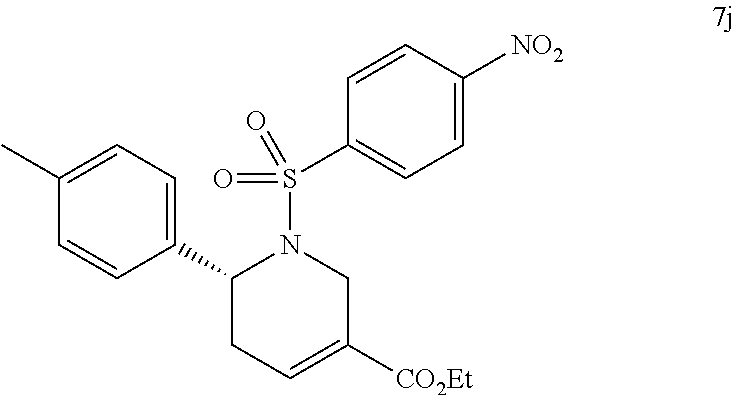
C1(C)=CC=C(C2CC=C([CO2Et])CN2S(=O)(=O)C2=CC=C([NO2])C=C2)C=C1
